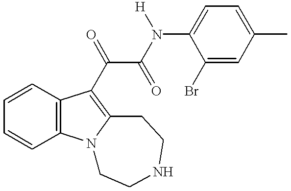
C1=CC2=C(C=C1)C(C(C(N(C1=CC=C(C)C=C1Br)[H])=O)=O)=C1N2CCNCC1
